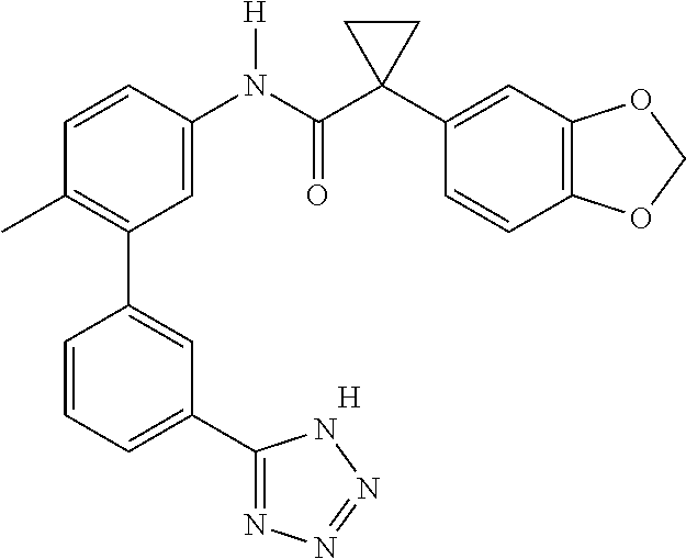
C1=C(N(C(C2(C3=CC4=C(C=C3)OCO4)CC2)=O)[H])C=CC(C)=C1C1=CC(C2=NN=NN2)=CC=C1.[H]
